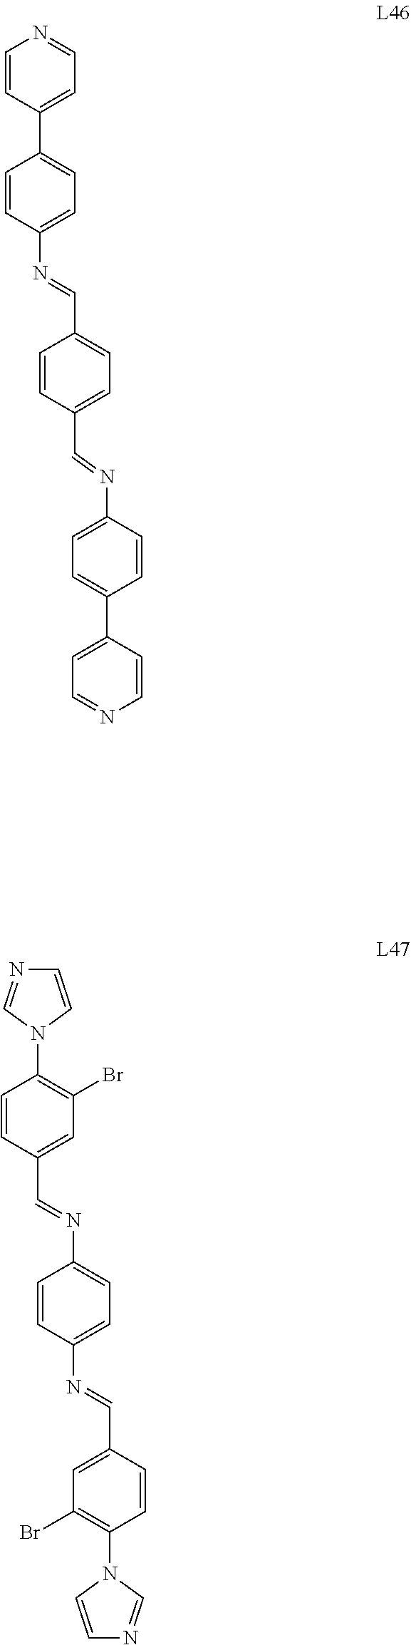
C1(C2=CC=NC=C2)=CC=C(N=CC2=CC=C(C=NC3=CC=C(C4=CC=NC=C4)C=C3)C=C2)C=C1.C1=C(N=CC2=CC(Br)=C(N3C=CN=C3)C=C2)C=CC(N=CC2=CC(Br)=C(N3C=CN=C3)C=C2)=C1
